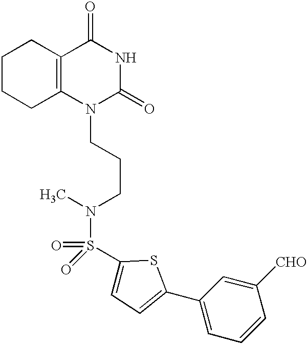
C1CCC2=C(C1)C(=O)NC(=O)N2CCCN(C)S(=O)(=O)C1=CC=C(C2=CC=CC([CHO])=C2)S1
